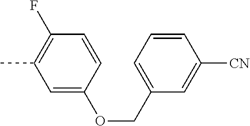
C1=C(OCC2=CC=CC([CN])=C2)C=CC(F)=C1C
